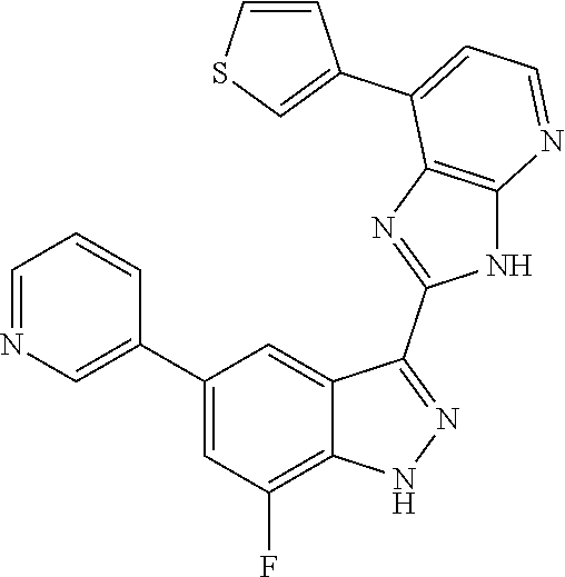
C1=NC=C(C2=CC(F)=C3C(=C2)C(C2=NC4=C(N2)N=CC=C4C2=CSC=C2)=NN3)C=C1
